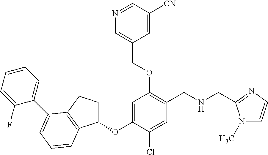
C1(OC2=CC(OCC3=CN=CC([CN])=C3)=C(CNCC3=NC=CN3C)C=C2Cl)CCC2=C1C=CC=C2C1=CC=CC=C1F
